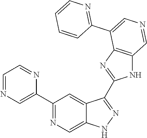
C1(C2=CN=CC=N2)=NC=C2C(=C1)C(C1=NC3=C(N1)C=NC=C3C1=NC=CC=C1)=NN2
